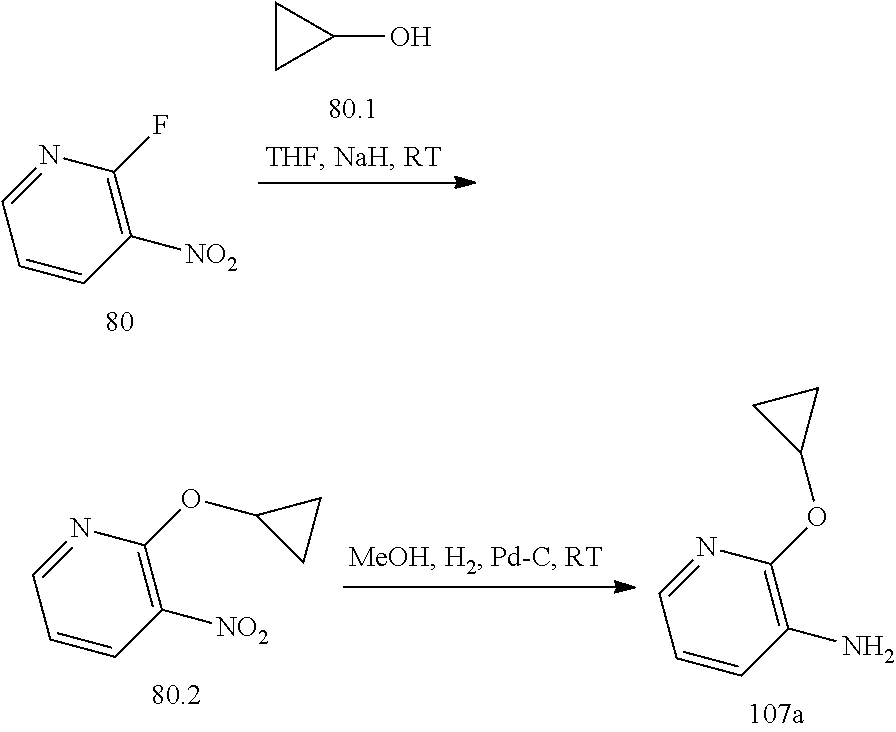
C1CC1O.N1=CC=CC([NO2])=C1F.N1=CC=CC([NO2])=C1OC1CC1.N1=CC=CC(N)=C1OC1CC1
